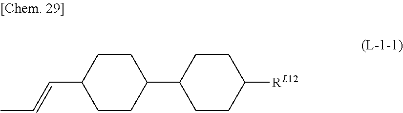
CC=CC1CCC(C2CCC([RL12])CC2)CC1
